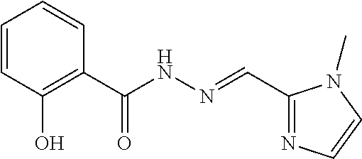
C1=CC(O)=C(C(NN=CC2=NC=CN2C)=O)C=C1
